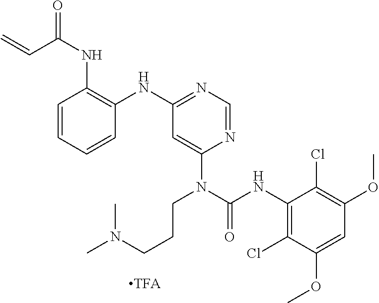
C1=CC=CC(NC2=NC=NC(N(C(=O)NC3=C(Cl)C(OC)=CC(OC)=C3Cl)CCCN(C)C)=C2)=C1NC(C=C)=O
